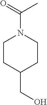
C1CC(CO)CCN1C(=O)C
